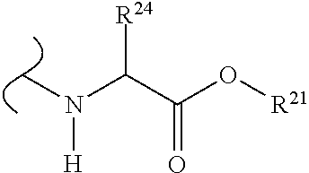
C(C(O[R21])=O)(N(C)[H])[R24]
